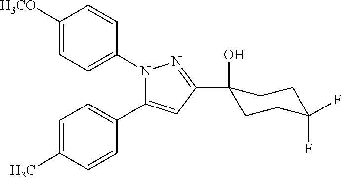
N1(C2=CC=C([H3CO])C=C2)C(C2=CC=C(C)C=C2)=CC(C2(O)CCC(F)(F)CC2)=N1
